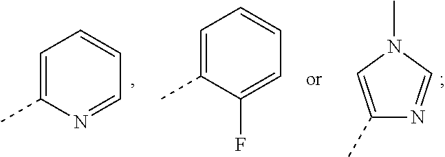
C1(C)=CN(C)C=N1.C1=C(C)N=CC=C1.C1=C(C)C(F)=CC=C1
